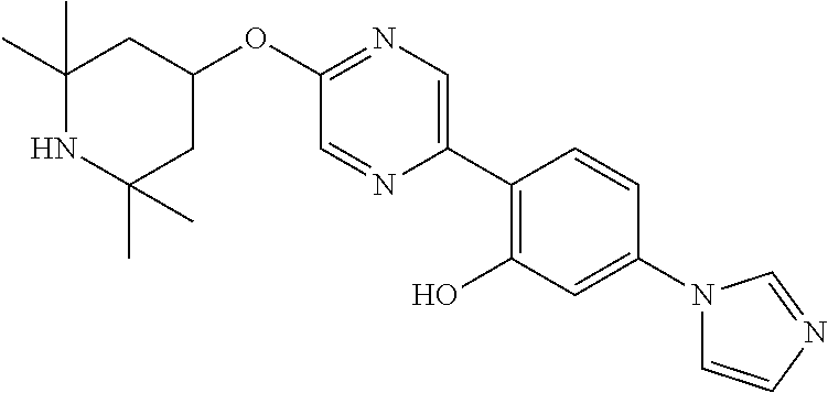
O(C1=NC=C(C2=C(O)C=C(N3C=CN=C3)C=C2)N=C1)C1CC(C)(C)NC(C)(C)C1
